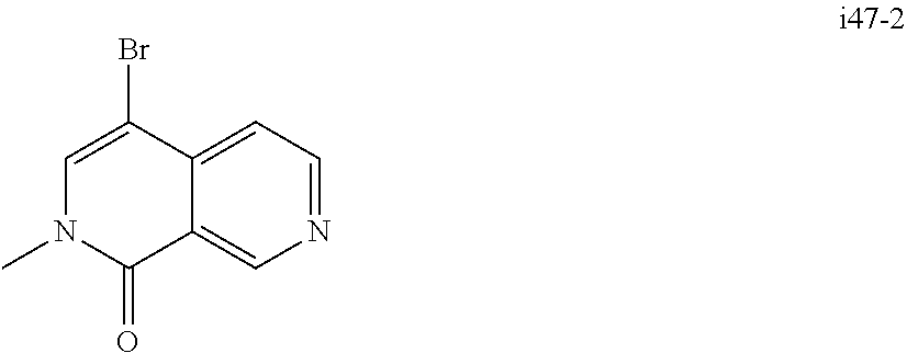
C1=C2C(=CN=C1)C(=O)N(C)C=C2Br
